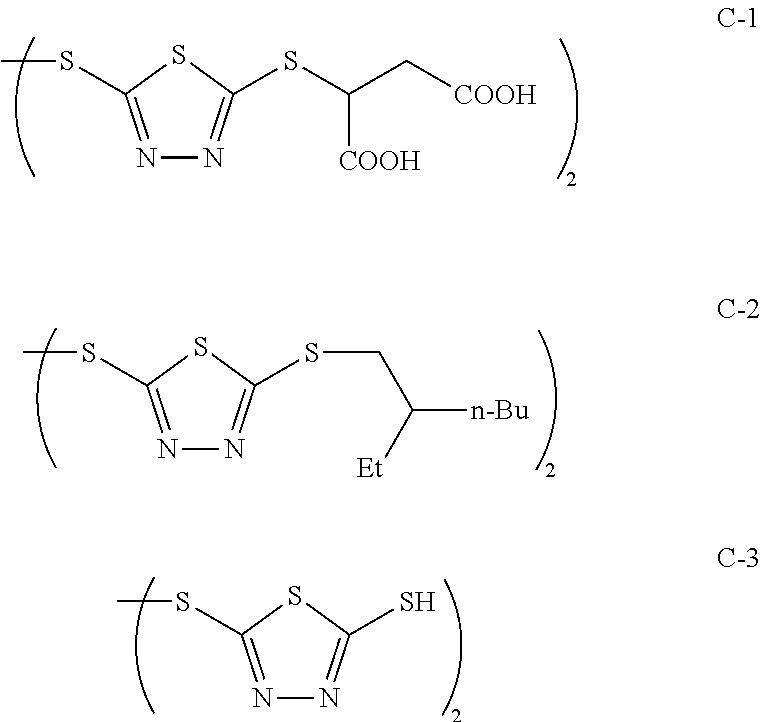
N1=C(SC)SC(SC(C[COOH])[COOH])=N1.N1=C(SC)SC(SCC([n-Bu])[Et])=N1.N1=C(SC)SC(S)=N1
